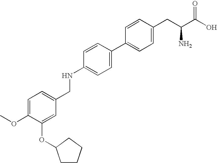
C1=C(OC)C(OC2CCCC2)=CC(CNC2=CC=C(C3=CC=C(CC(C(O)=O)N)C=C3)C=C2)=C1
